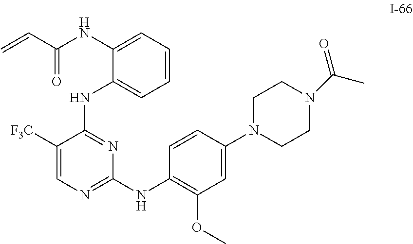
C1([F3C])=CN=C(NC2=C(OC)C=C(N3CCN(C(C)=O)CC3)C=C2)N=C1NC1=CC=CC=C1NC(C=C)=O
